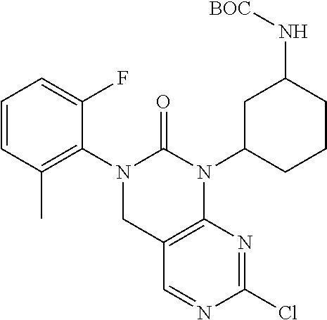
C12=C(N(C3CC(N[BOC])CCC3)C(=O)N(C3=C(C)C=CC=C3F)C1)N=C(Cl)N=C2
